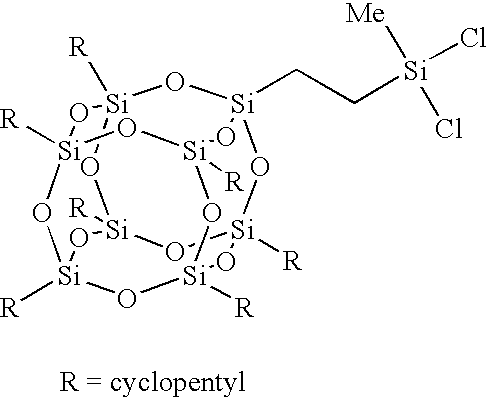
[R][Si]12O[Si]3(CC[Si](Cl)([Me])Cl)O[Si]4([R])O[Si]([R])(O1)O[Si]1([R])O[Si]([R])(O[Si]([R])(O[Si]([R])(O1)O2)O3)O4
